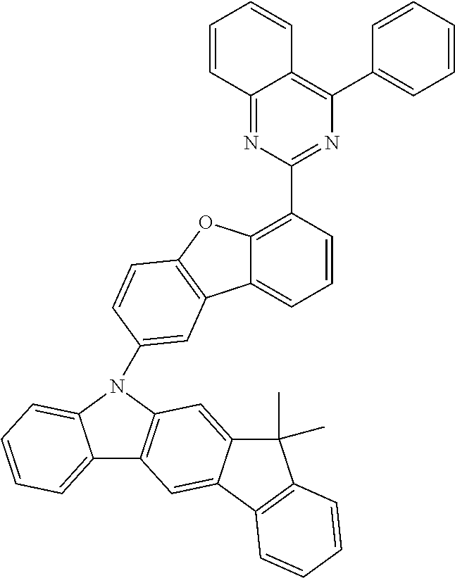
C12=CC=CC=C1N(C1=CC3=C(OC4=C(C5=NC(C6=CC=CC=C6)=C6C(=N5)C=CC=C6)C=CC=C43)C=C1)C1=C2C=C2C(=C1)C(C)(C)C1=C2C=CC=C1
